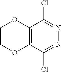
C12=C(C(Cl)=NN=C1Cl)OCCO2
